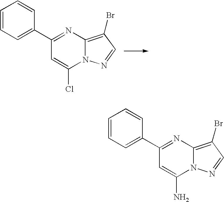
C1=CC=C(C2=NC3=C(Br)C=NN3C(Cl)=C2)C=C1.C1=CC=C(C2=NC3=C(Br)C=NN3C(N)=C2)C=C1
